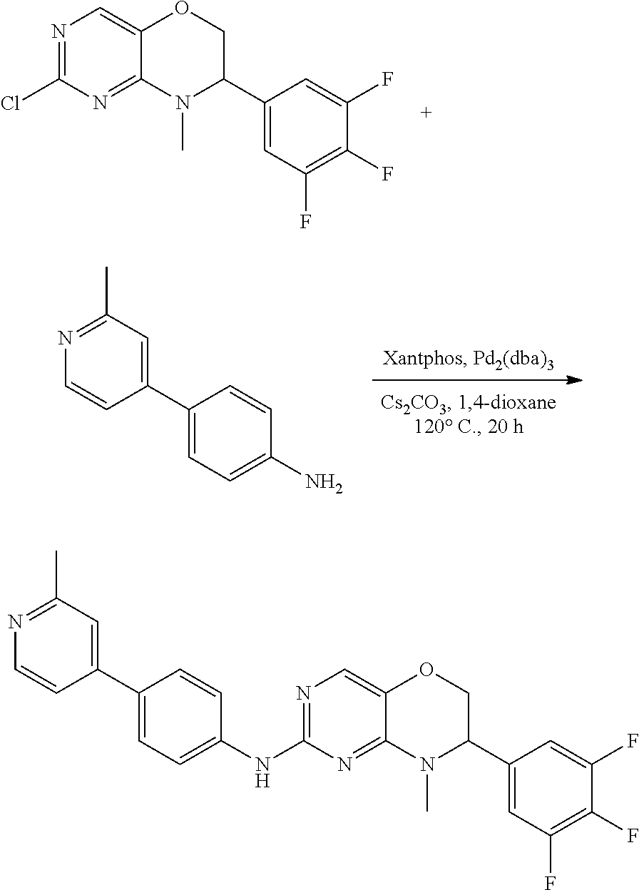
N1=C(Cl)N=C2C(=C1)OCC(C1=CC(F)=C(F)C(F)=C1)N2C.C1(NC2=NC=C3C(=N2)N(C)C(C2=CC(F)=C(F)C(F)=C2)CO3)=CC=C(C2=CC(C)=NC=C2)C=C1.NC1=CC=C(C2=CC(C)=NC=C2)C=C1
